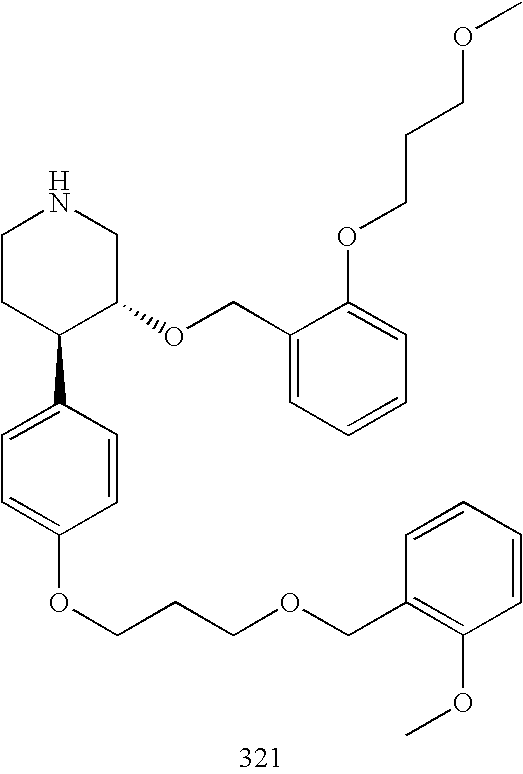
C1CC(C2=CC=C(OCCCOCC3=C(OC)C=CC=C3)C=C2)C(OCC2=CC=CC=C2OCCCOC)CN1
